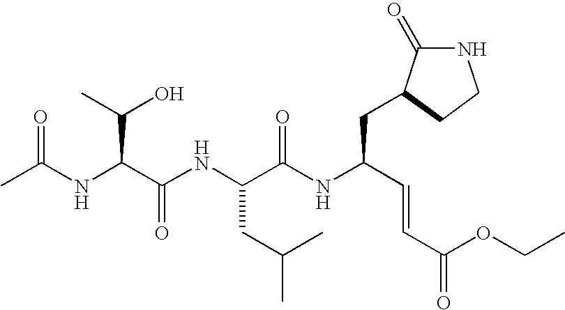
N1C(=O)C(CC(NC(C(NC(C(NC(C)=O)C(O)C)=O)CC(C)C)=O)C=CC(=O)OCC)CC1
